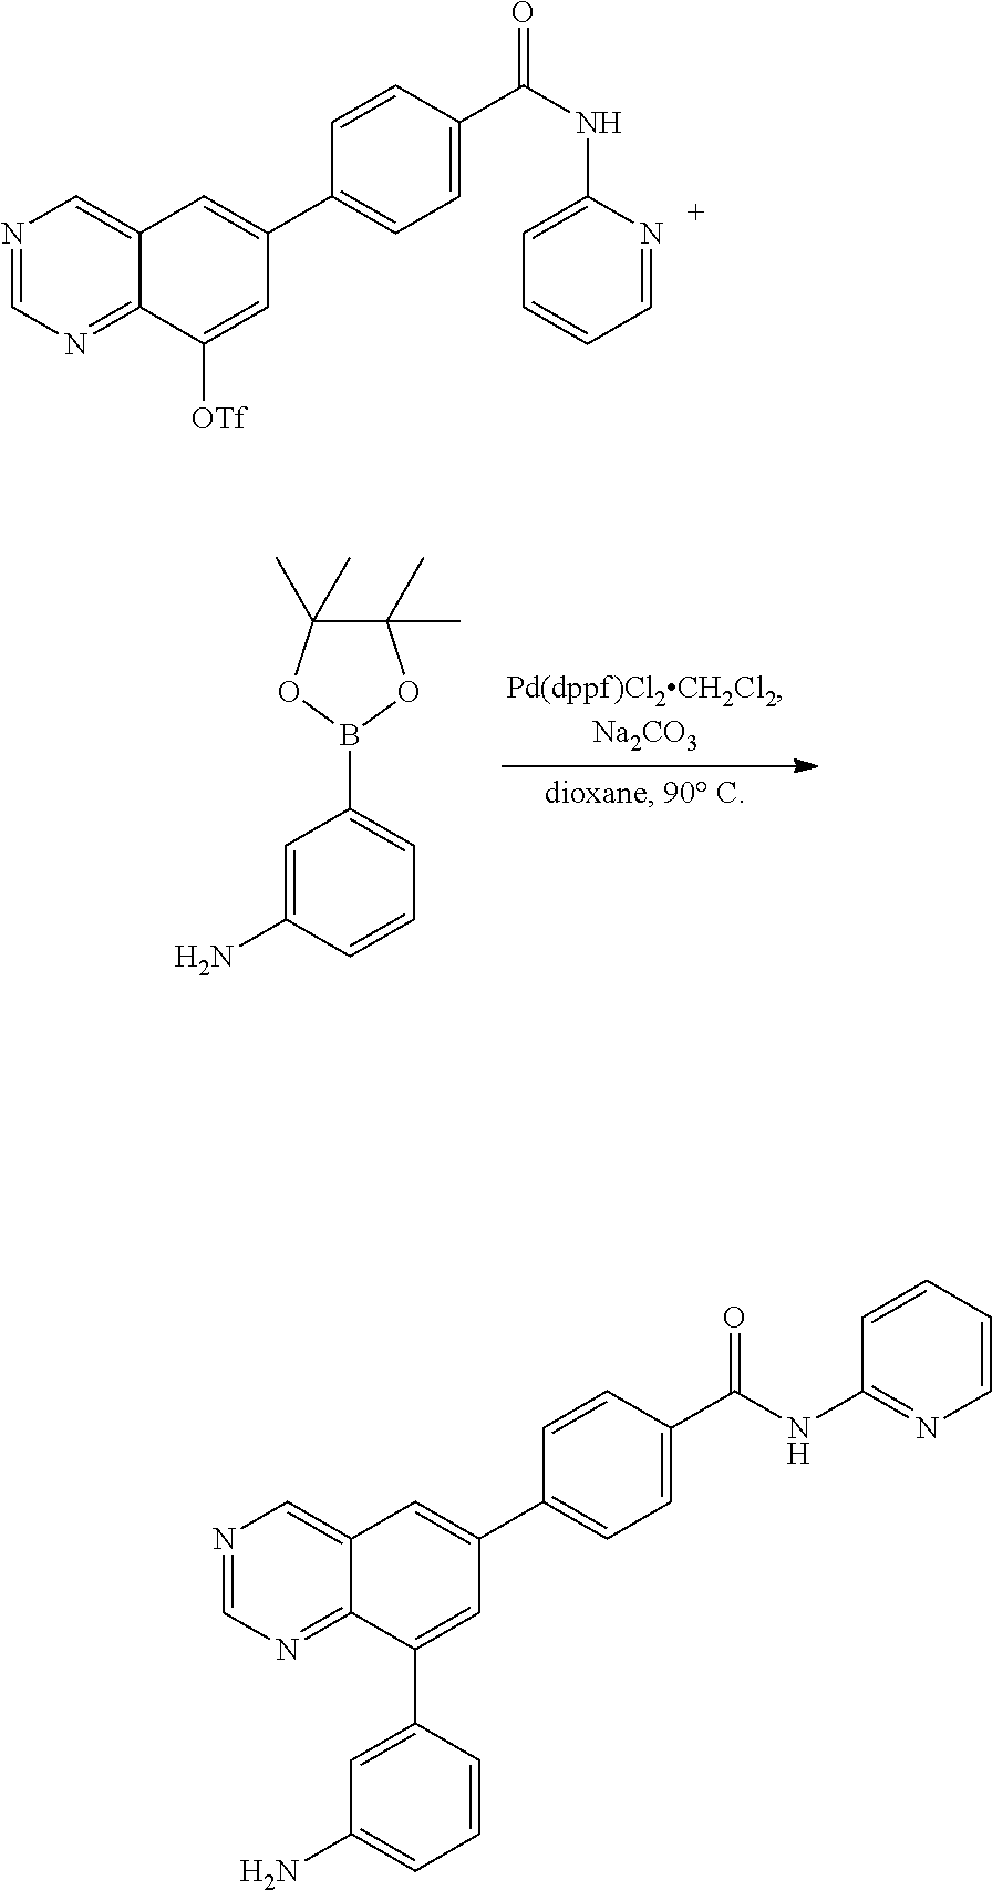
C1=C(N)C=CC=C1B1OC(C)(C)C(C)(C)O1.N1=CN=C2C(=C1)C=C(C1=CC=C(C(NC3=NC=CC=C3)=O)C=C1)C=C2C1=CC(N)=CC=C1.N1=CN=C2C(=C1)C=C(C1=CC=C(C(NC3=CC=CC=N3)=O)C=C1)C=C2[OTf]
